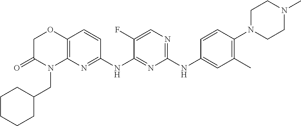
C1(NC2=CC(C)=C(N3CCN(C)CC3)C=C2)=NC=C(F)C(NC2=NC3=C(C=C2)OCC(=O)N3CC2CCCCC2)=N1
